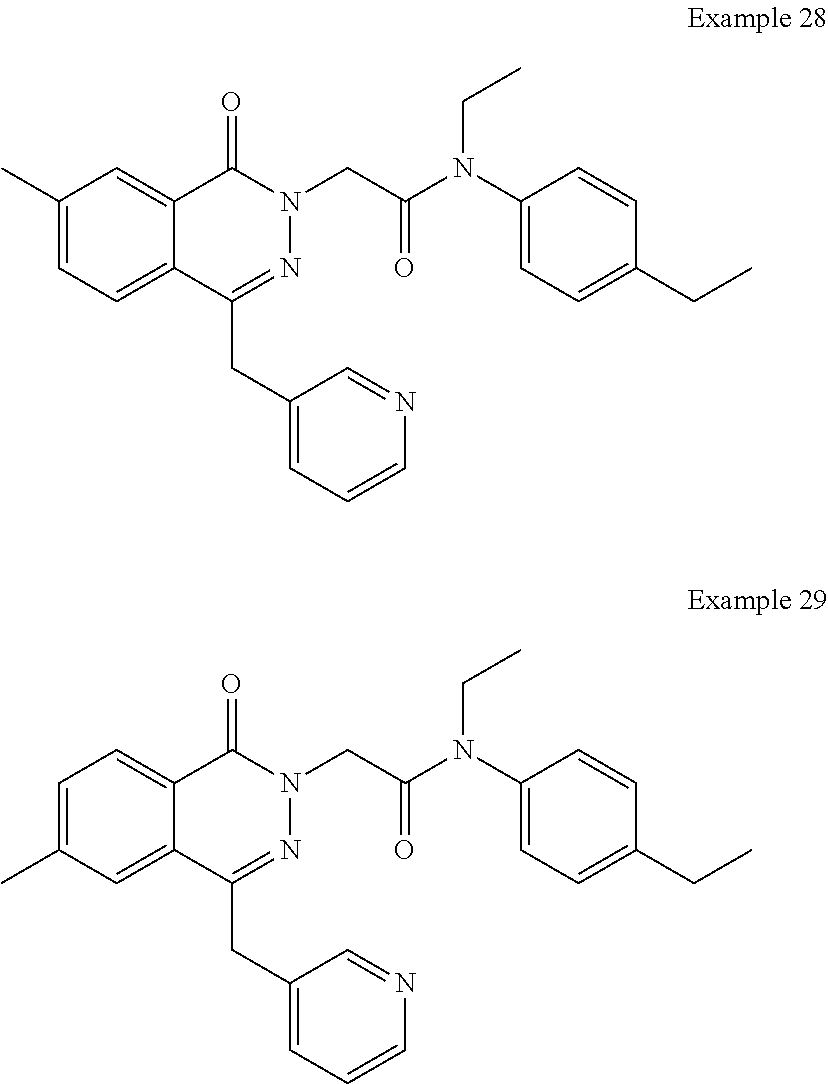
C1(C)=CC=C2C(=C1)C(=O)N(CC(N(C1=CC=C(CC)C=C1)CC)=O)N=C2CC1=CC=CN=C1.C1=C(C)C=C2C(=C1)C(=O)N(CC(N(C1=CC=C(CC)C=C1)CC)=O)N=C2CC1=CC=CN=C1
